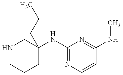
N1CCCC(NC2=NC=CC(NC)=N2)(CCC)C1
